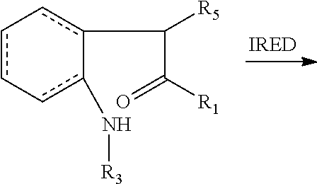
[R1]C(C(c1c-cc-cc-1N[R3])[R5])=O
